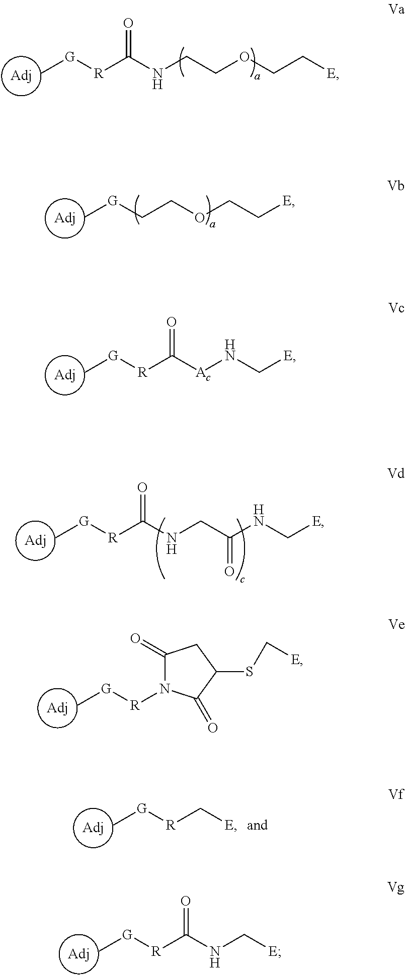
C[G][R]C(NCCOCC[E])=O.C[G]CCOCC[E].C[G][R]N1C(=O)CC(SC[E])C1=O.C[G][R]C[E].C[G][R]C(NC[E])=O.C[G][R]C([Ac]NC[E])=O.C[G][R]C(NCC(NC[E])=O)=O
